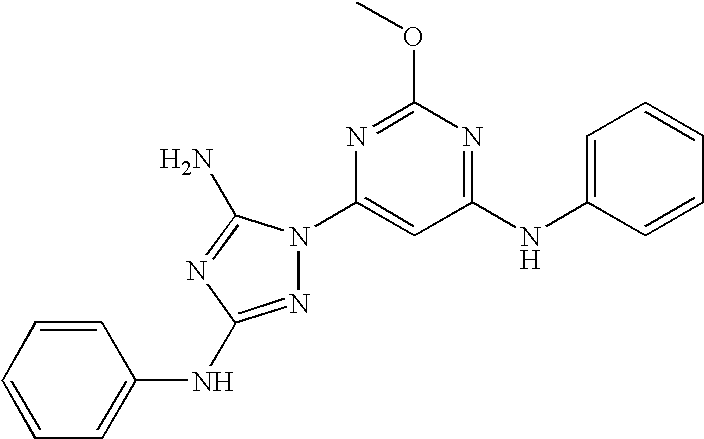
C1(NC2=CC=CC=C2)=NC(OC)=NC(N2N=C(NC3=CC=CC=C3)N=C2N)=C1
